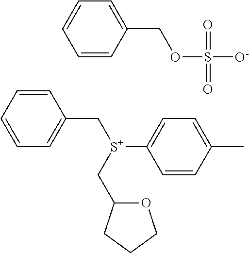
C1=CC=C(C[S+](C2=CC=C(C)C=C2)CC2OCCC2)C=C1.C1=CC(COS([O-])(=O)=O)=CC=C1
